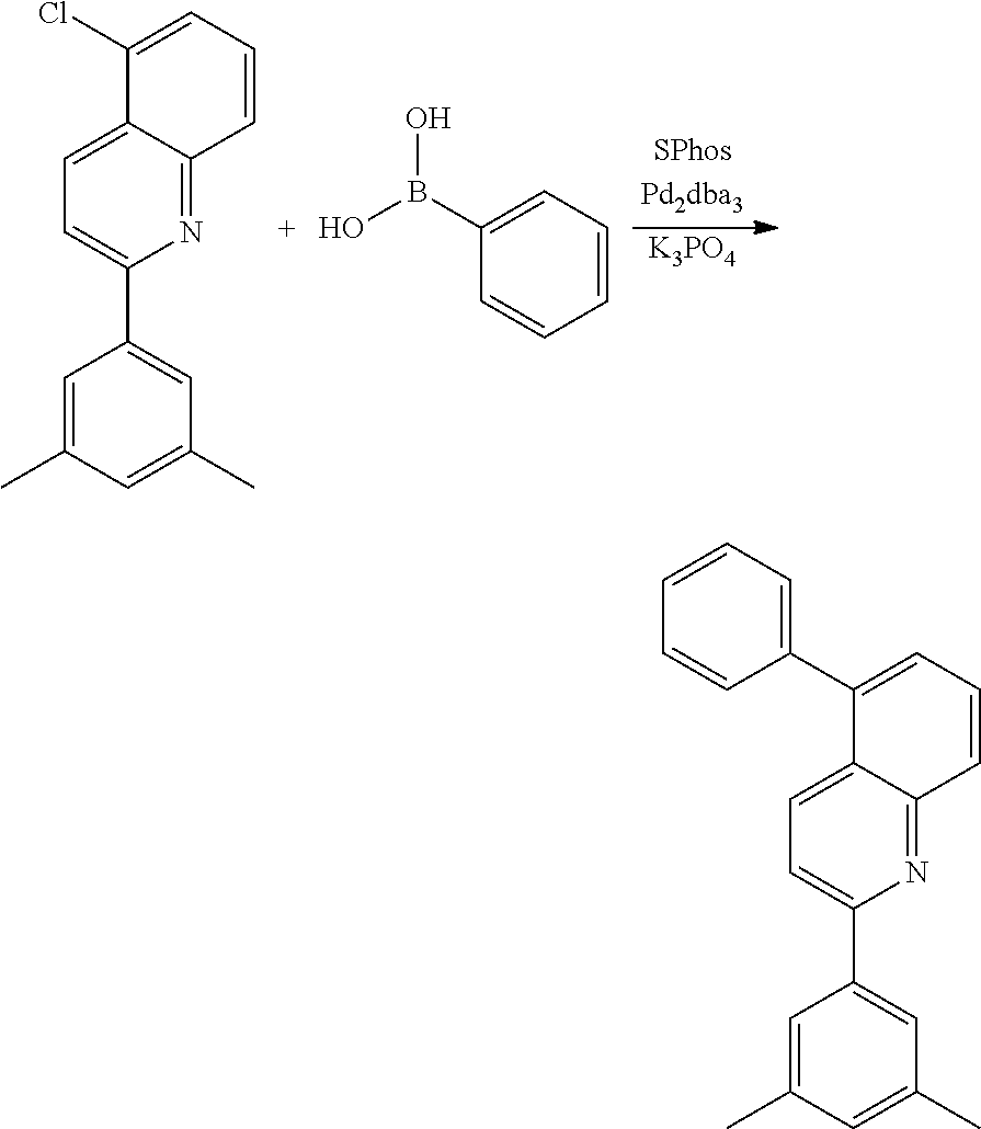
[K3PO4].C1(Cl)=CC=CC2=NC(C3=CC(C)=CC(C)=C3)=CC=C12.OB(C1=CC=CC=C1)O.C1(C2=CC=CC=C2)=CC=CC2=NC(C3=CC(C)=CC(C)=C3)=CC=C12
